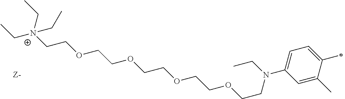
CC[N+](CCOCCOCCOCCOCCN(CC)C1=CC=C(C)C(C)=C1)(CC)CC
